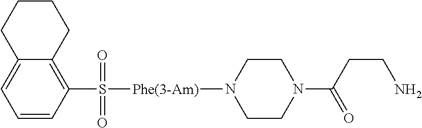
C1=C2C(=C(S(=O)(=O)[Phe(3-Am)]N3CCN(C(CCN)=O)CC3)C=C1)CCCC2
